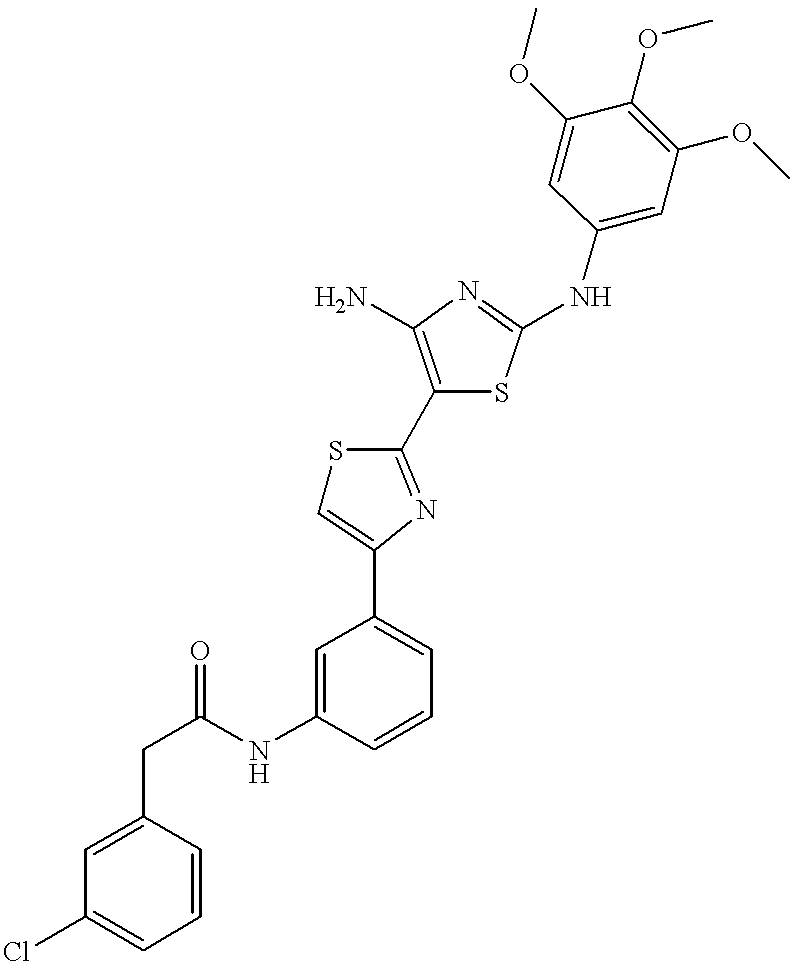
C(C(NC1=CC(C2=CSC(C3=C(N)N=C(NC4=CC(OC)=C(OC)C(OC)=C4)S3)=N2)=CC=C1)=O)C1=CC(Cl)=CC=C1
